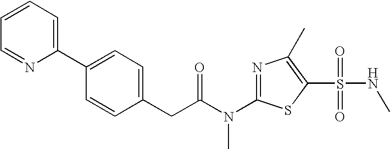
C1=CC=C(C2=CC=C(CC(N(C3=NC(C)=C(S(=O)(=O)NC)S3)C)=O)C=C2)N=C1
